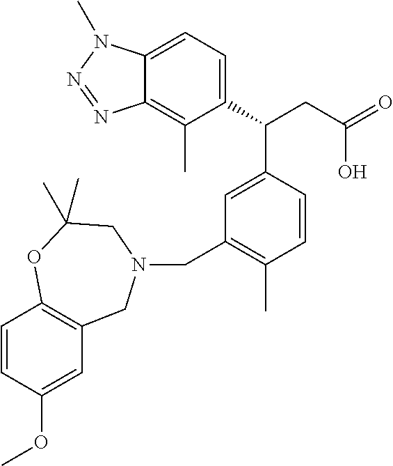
C1(C(CC(=O)O)C2=CC(CN3CC4=C(C=CC(OC)=C4)OC(C)(C)C3)=C(C)C=C2)=CC=C2C(=C1C)N=NN2C
